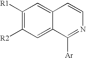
C1([R1])=C([R2])C=C2C(=C1)C=CN=C2[Ar]
